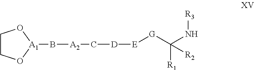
C1CO[A1](B[A2]C[D][E][G]C(N[R3])([R1])[R2])O1
